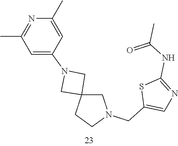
C1N(CC2=CN=C(NC(C)=O)S2)CCC12CN(C1=CC(C)=NC(C)=C1)C2
